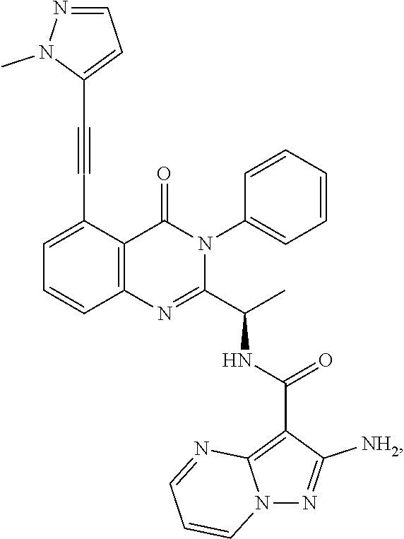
C1=C(C#CC2=CC=NN2C)C2=C(C=C1)N=C(C(C)NC(C1=C3N(N=C1[NH2])C=CC=N3)=O)N(C1=CC=CC=C1)C2=O
